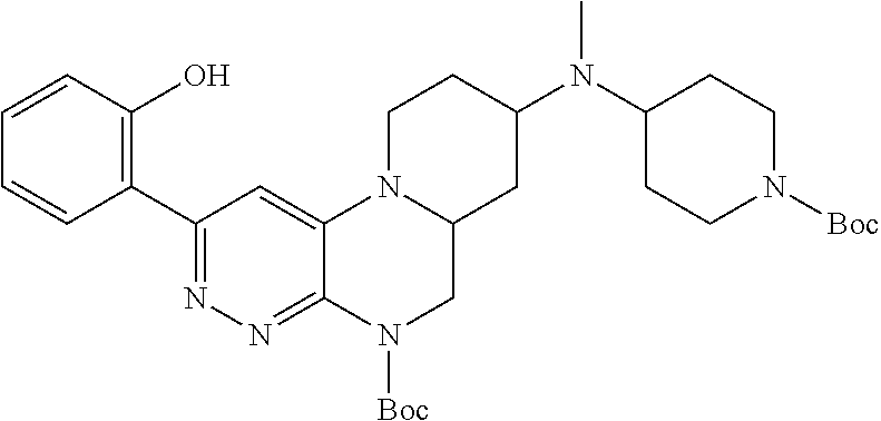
C1(C2=C(O)C=CC=C2)=NN=C2C(=C1)N1C(CN2[Boc])CC(N(C2CCN([Boc])CC2)C)CC1
